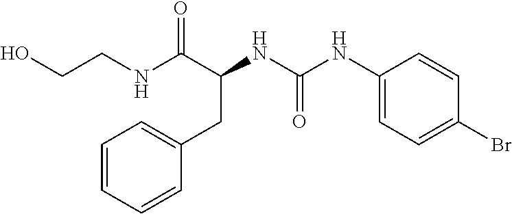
C1(CC(NC(=O)NC2=CC=C(Br)C=C2)C(NCCO)=O)=CC=CC=C1
